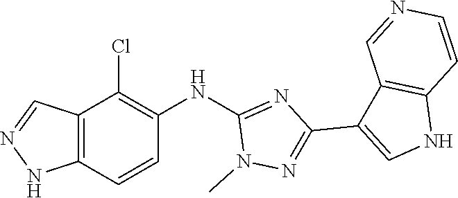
N1(C)N=C(C2=CNC3=C2C=NC=C3)N=C1NC1=C(Cl)C2=C(NN=C2)C=C1
